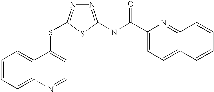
C1=CC=C2C(=C1)C(SC1=NN=C(NC(=O)C3=CC=C4C(=N3)C=CC=C4)S1)=CC=N2
